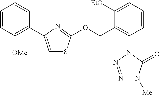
C1=CC([OMe])=C(C2=CSC(OCC3=C(N4N=NN([Me])C4=O)C=CC=C3[EtO])=N2)C=C1
